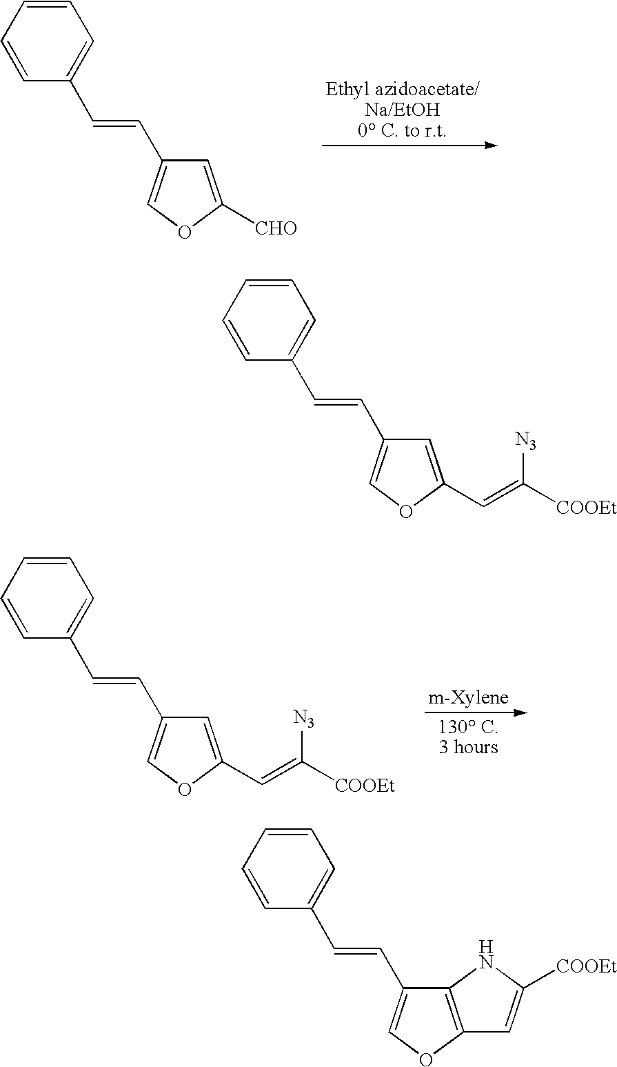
C1=CC=CC(C=CC2=COC([CHO])=C2)=C1.C1=CC=CC(C=CC2=COC(C=C([COOEt])[N3])=C2)=C1.C1=CC=CC(C=CC2=COC(C=C([COOEt])[N3])=C2)=C1.C1=CC=CC(C=CC2=COC3=C2NC([COOEt])=C3)=C1
